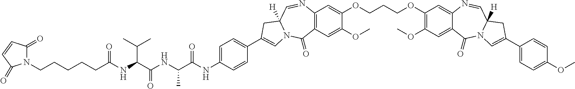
N1(CCCCCC(NC(C(NC(C(NC2=CC=C(C3=CN4C(=O)C5=C(C=C(OCCCOC6=C(OC)C=C7C(=C6)N=CC6([H])N(C7=O)C=C(C7=CC=C(OC)C=C7)C6)C(OC)=C5)N=CC4([H])C3)C=C2)=O)C)=O)C(C)C)=O)C(=O)C=CC1=O
